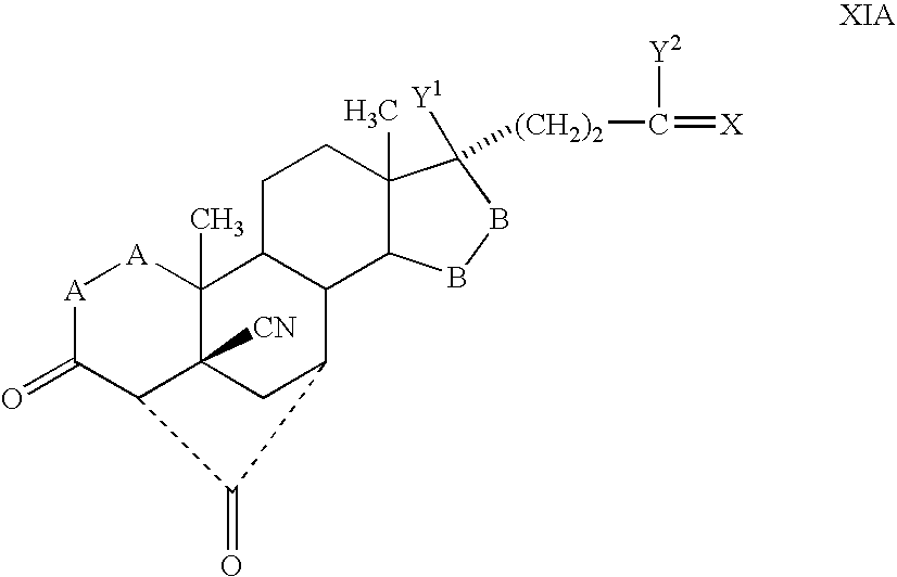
[A]1C(=O)C2C3([CN])C(C)([A]1)C1C(C(C3)C2=O)C2C(C)(CC1)C([Y1])([(CH2)2]C(=[X])[Y2])BB2
